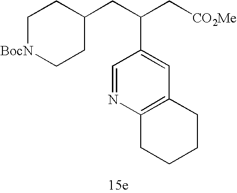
C1[BocN]CCC(CC(C[CO2Me])C2=CC3=C(N=C2)CCCC3)C1
